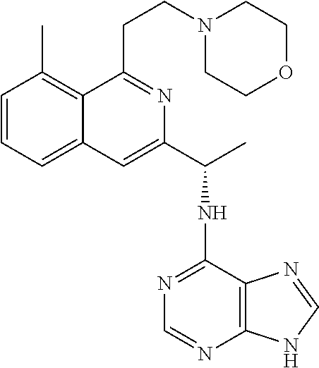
C1=CC=C2C(=C1C)C(CCN1CCOCC1)=NC(C(NC1=NC=NC3=C1N=CN3)C)=C2
